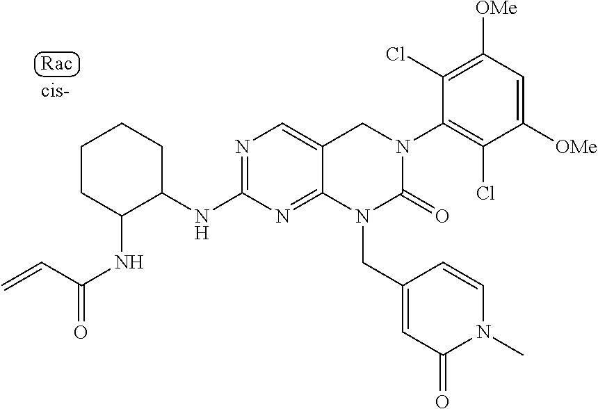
N1=C(NC2CCCCC2NC(=O)C=C)N=C2C(=C1)CN(C1=C(Cl)C([OMe])=CC([OMe])=C1Cl)C(=O)N2CC1=CC(=O)N(C)C=C1
